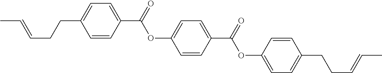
C(=CCCC1=CC=C(C(OC2=CC=C(C(OC3=CC=C(CCC=CC)C=C3)=O)C=C2)=O)C=C1)C
